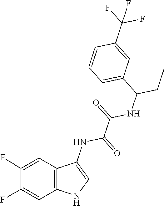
C1(F)=CC2=C(C=C1F)C(NC(C(=O)NC(CC)C1=CC=CC(C(F)(F)F)=C1)=O)=CN2
